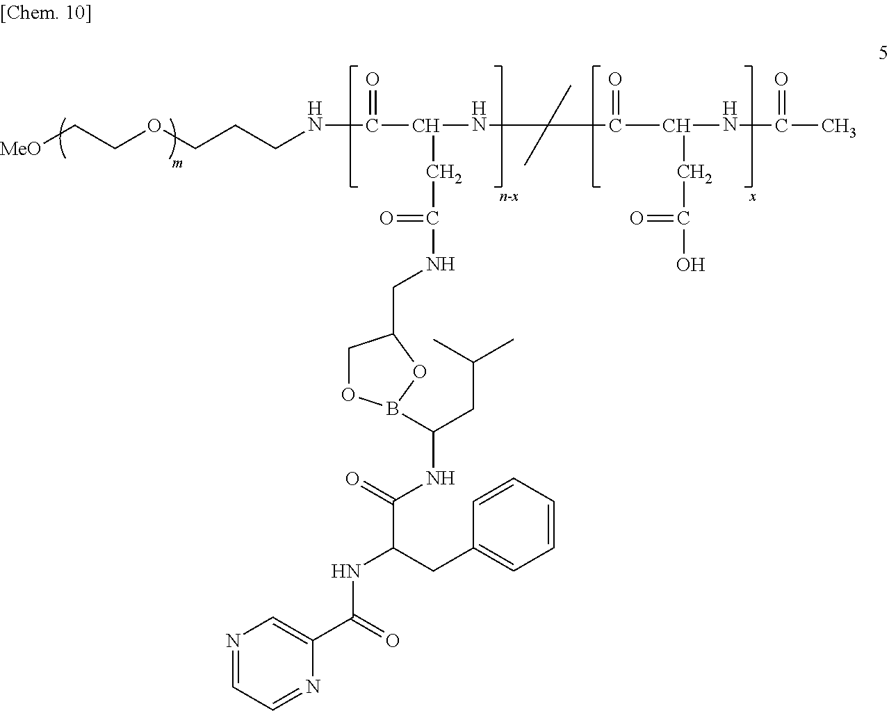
[MeO]CCOCCCNC(=O)C(NC(C(=O)C(CC(O)=O)NC(C)=O)(C)C)CC(=O)NCC1COB(C(CC(C)C)NC(=O)C(NC(C2=CN=CC=N2)=O)CC2=CC=CC=C2)O1
